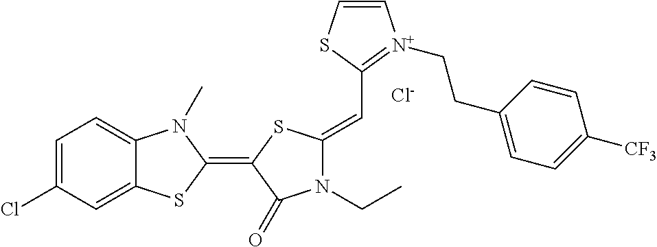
[Cl-].C1=C(Cl)C=C2C(=C1)N(C)C(=C1C(=O)N(CC)C(=CC3=[N+](CCC4=CC=C([CF3])C=C4)C=CS3)S1)S2
